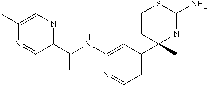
C(NC1=CC(C2(C)N=C(N)SCC2)=CC=N1)(=O)C1=NC=C(C)N=C1
